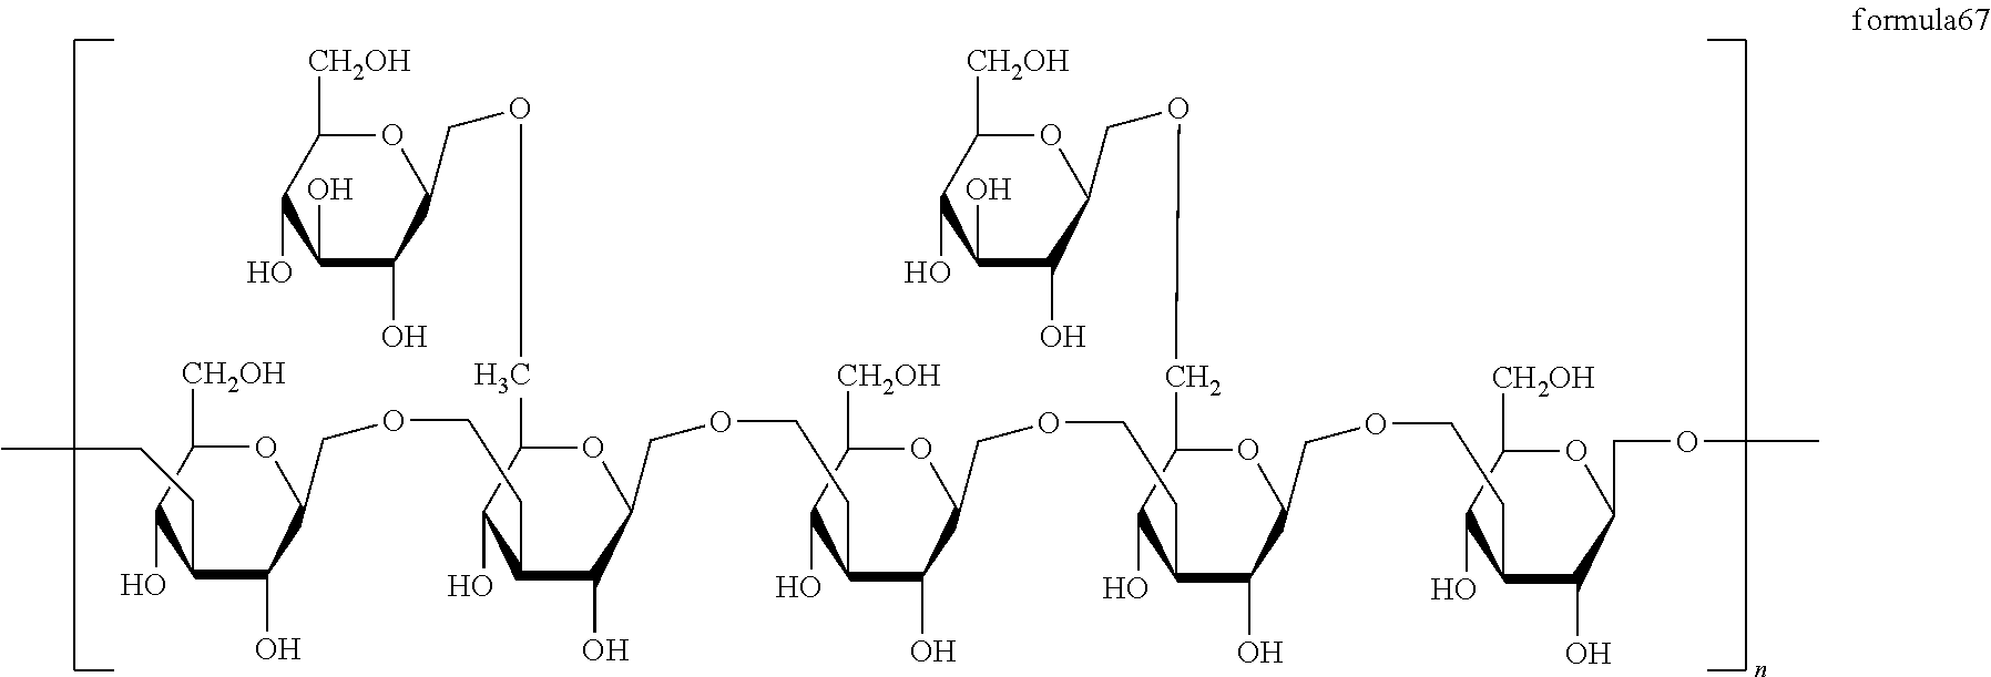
C1(O)C(O)C(COCC2OC(COCCC3C(O)C(COCCC4C(O)C(COCCC5C(O)C(COC)OC([CH2OH])C5O)OC(COCC5C(O)C(O)C(O)C([CH2OH])O5)C4O)OC([CH2OH])C3O)C(O)C(CCOCC3C(O)C(CCC)C(O)C([CH2OH])O3)C2O)OC([CH2OH])C1O
